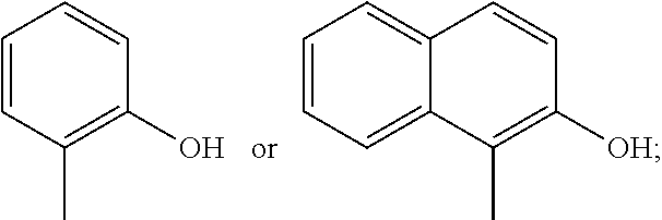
C1=CC(C)=C(O)C=C1.C12=CC=CC=C1C(C)=C([OH])C=C2
